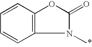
C1=CC2=C(C=C1)N(C)C(=O)O2
